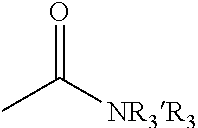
O=C([NR3R3])C
